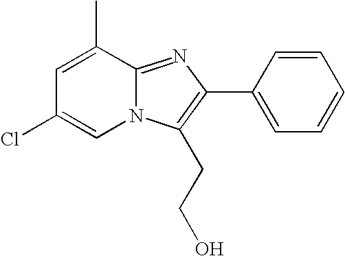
C12=NC(C3=CC=CC=C3)=C(CCO)N1C=C(Cl)C=C2C
